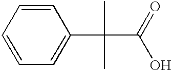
C1=CC=CC=C1C(C(=O)O)(C)C
